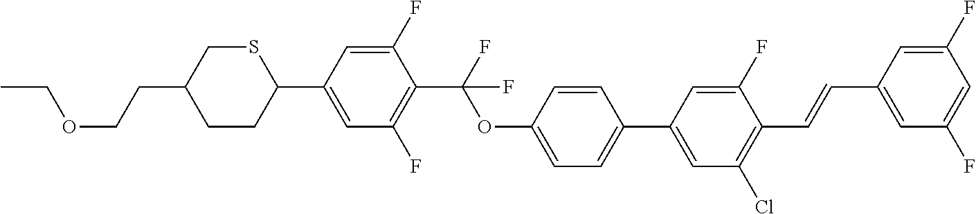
CCOCCC1CCC(C2=CC(F)=C(C(F)(OC3=CC=C(C4=CC(Cl)=C(C=CC5=CC(F)=CC(F)=C5)C(F)=C4)C=C3)F)C(F)=C2)SC1
